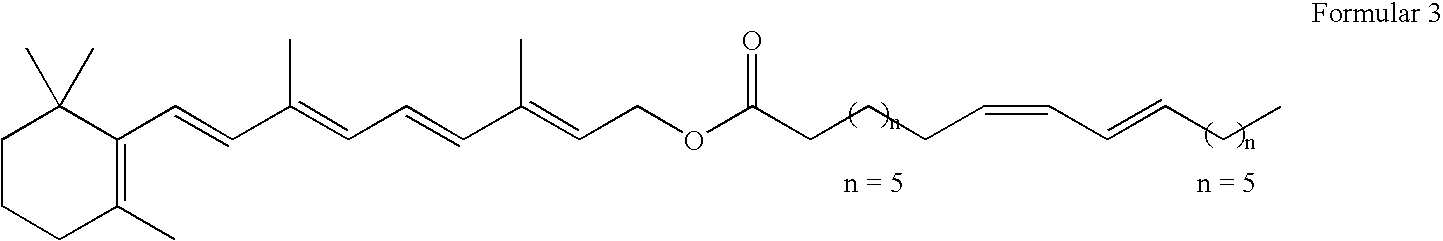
C1C(C)=C(C=CC(=CC=CC(=CCOC(CCCC=CC=CCC)=O)C)C)C(C)(C)CC1
